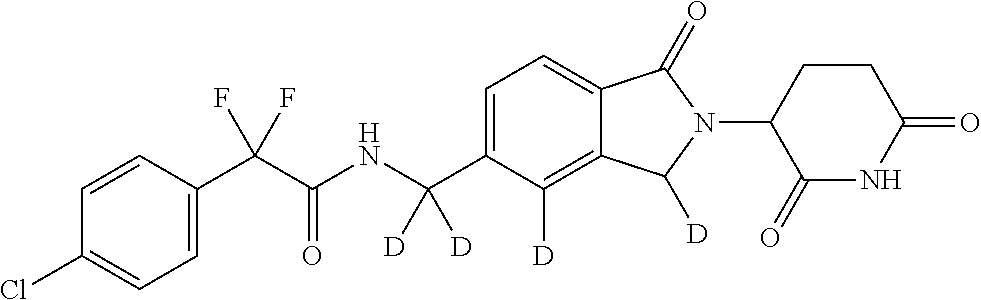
C1=CC(C(C(NC(C2=CC=C3C(=C2[D])C([D])N(C2C(=O)NC(=O)CC2)C3=O)([D])[D])=O)(F)F)=CC=C1Cl
